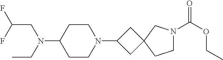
C1CN(C2CC3(C2)CCN(C(OCC)=O)C3)CCC1N(CC(F)F)CC
